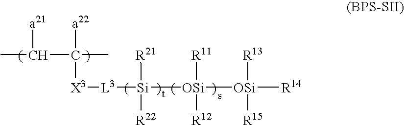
[L3]([Si]([OSi]([OSi]([R14])([R13])[R15])([R11])[R12])([R21])[R22])[X3]C(C(C)[a21])(C)[a22]
